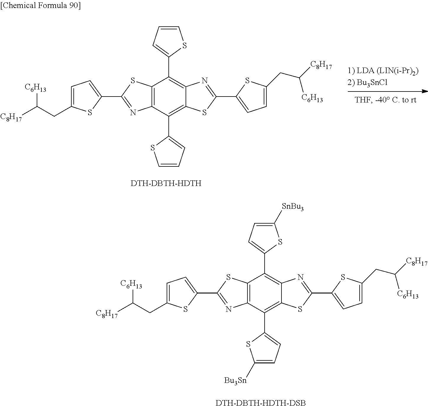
C12=C(C(C3=CC=CS3)=C3C(=C1C1=CC=CS1)N=C(C1=CC=C(CC([C8H17])[C6H13])S1)S3)N=C(C1=CC=C(CC([C8H17])[C6H13])S1)S2.[DTH-DBTH-HDTH].C12=C(C(C3=CC=C([Bu3Sn])S3)=C3C(=C1C1=CC=C([SnBu3])S1)N=C(C1=CC=C(CC([C8H17])[C6H13])S1)S3)N=C(C1=CC=C(CC([C8H17])[C6H13])S1)S2.[DTH-DBTH-HDTH-DSB]
